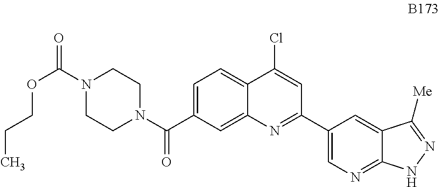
C1=C(C(N2CCN(C(=O)OCCC)CC2)=O)C=C2C(=C1)C(Cl)=CC(C1=CN=C3C(=C1)C([Me])=NN3)=N2
